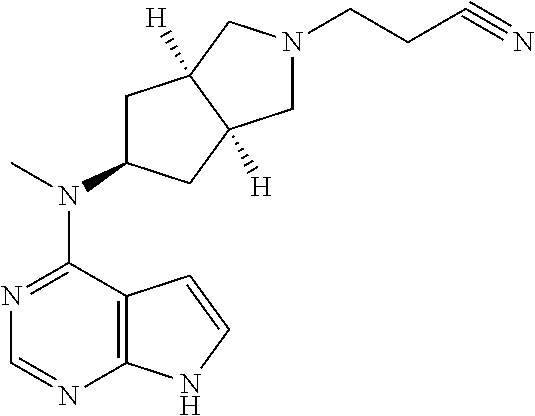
N1=C(N(C)C2CC3([H])C([H])(C2)CN(CCC#N)C3)C2=C(N=C1)NC=C2
